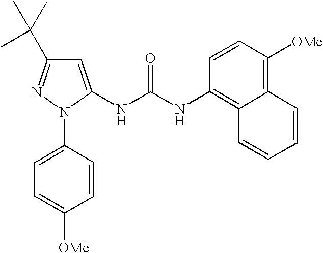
C1=C(NC(NC2=C3C(=C([OMe])C=C2)C=CC=C3)=O)N(C2=CC=C([OMe])C=C2)N=C1C(C)(C)C
